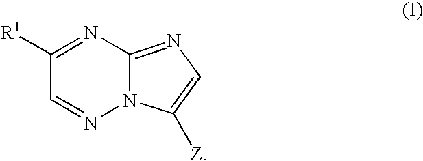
N12C(=NC=C1[Z])N=C([R1])C=N2
